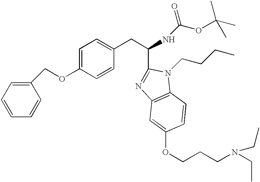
C1(COC2=CC=C(CC(NC(OC(C)(C)C)=O)C3=NC4=C(N3CCCC)C=CC(OCCCN(CC)CC)=C4)C=C2)=CC=CC=C1
